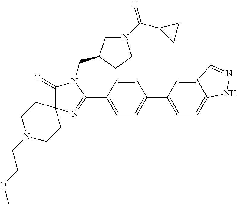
C1(=O)C2(N=C(C3=CC=C(C4=CC=C5C(=C4)C=NN5)C=C3)N1CC1CN(C(C3CC3)=O)CC1)CCN(CCOC)CC2
